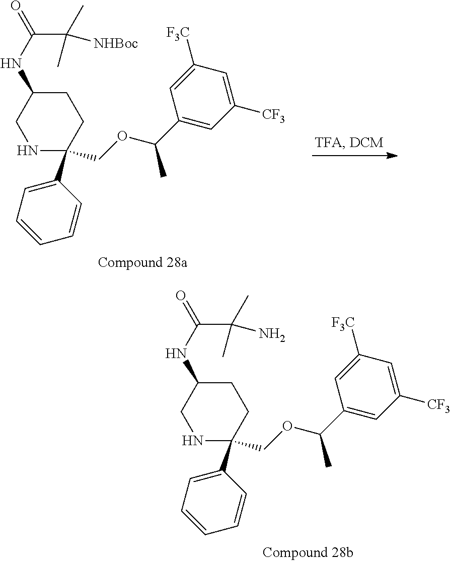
C1(C2(COC(C3=CC([CF3])=CC([F3C])=C3)C)CCC(NC(=O)C(C)(C)[NHBoc])CN2)=CC=CC=C1.C1(C2(COC(C3=CC([CF3])=CC([F3C])=C3)C)CCC(NC(=O)C(C)(C)N)CN2)=CC=CC=C1
